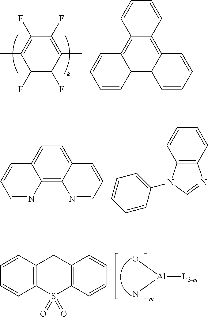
C1(F)=C(F)C(C)=C(F)C(F)=C1C.C12=C3C(=C4C(=C1C=CC=C2)C=CC=C4)C=CC=C3.C12=C3C(=CC=C1C=CC=N2)C=CC=N3.C12=C(C=CC=C1)N=CN2C1=CC=CC=C1.[Al](N)(O)[L3-m].C12=C(S(=O)(=O)C3=C(C1)C=CC=C3)C=CC=C2
